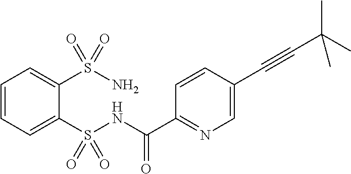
C1=CC=C(S(NC(C2=NC=C(C#CC(C)(C)C)C=C2)=O)(=O)=O)C(S(N)(=O)=O)=C1
